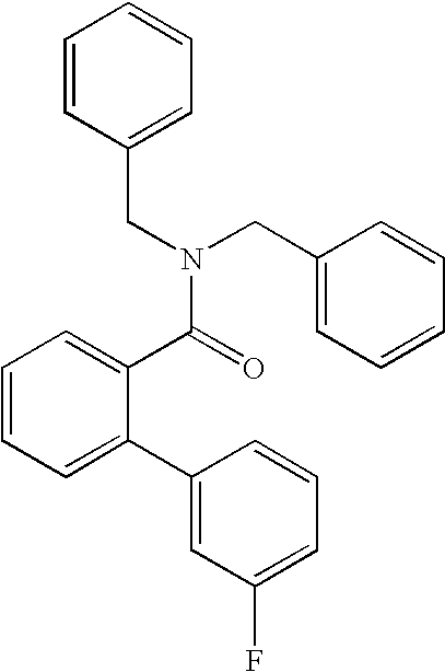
C1=C(C2=CC(F)=CC=C2)C(C(N(CC2=CC=CC=C2)CC2=CC=CC=C2)=O)=CC=C1
